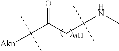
N(C(CC(C([Akn])(C)C)=O)(C)C)C
